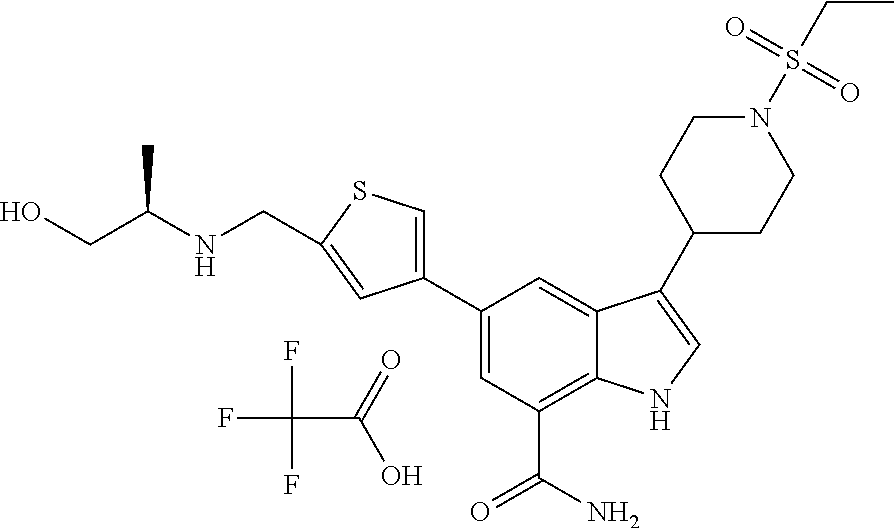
FC(F)(F)C(=O)O.C1=C(C2=CSC(CNC(CO)C)=C2)C=C2C(=C1C(N)=O)NC=C2C1CCN(S(CC)(=O)=O)CC1
